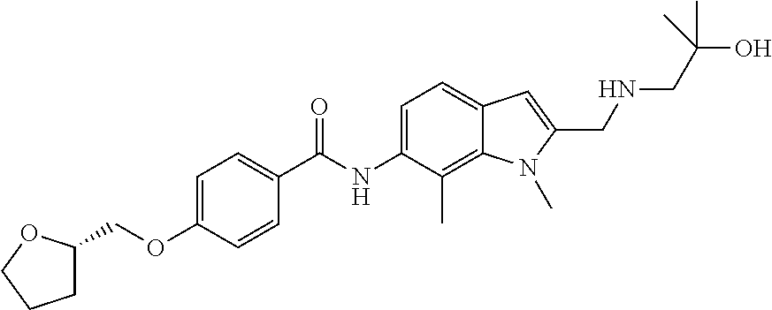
C1=C(OCC2CCCO2)C=CC(C(NC2=CC=C3C(=C2C)N(C)C(CNCC(O)(C)C)=C3)=O)=C1
